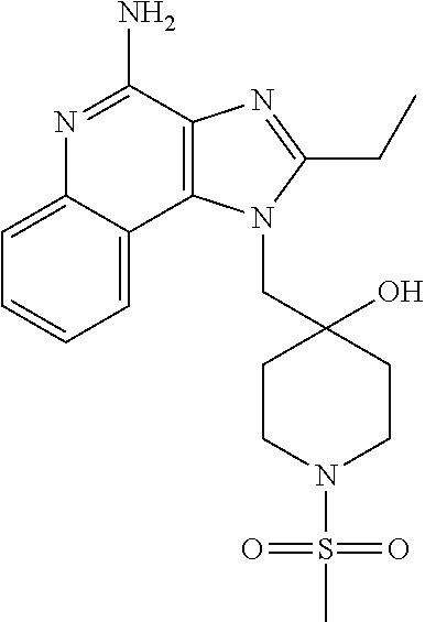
C1=CC=C2C(=C1)N=C(N)C1=C2N(CC2(O)CCN(S(C)(=O)=O)CC2)C(CC)=N1
